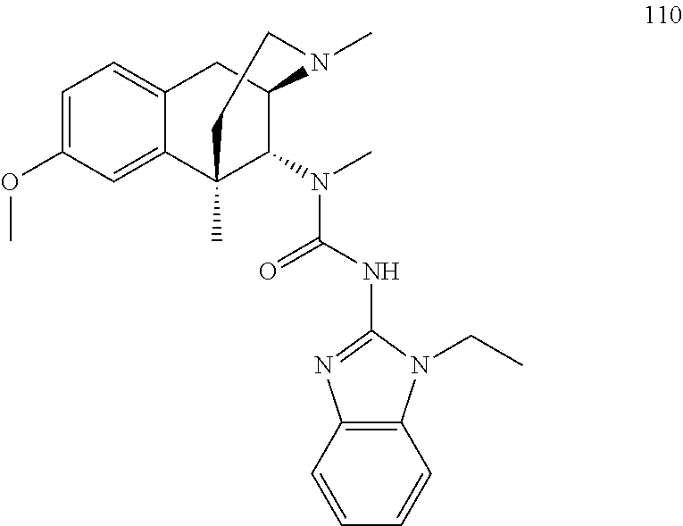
C1=C(OC)C=C2C(=C1)CC1C(N(C(NC3=NC4=C(N3CC)C=CC=C4)=O)C)C2(C)CCN1C
